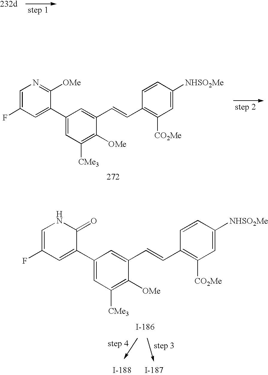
C1=C(F)C=C(C2=CC([CMe3])=C([OMe])C(C=CC3=C([CO2Me])C=C([NHSO2Me])C=C3)=C2)C([OMe])=N1.C1=C(F)C=C(C2=CC([CMe3])=C([OMe])C(C=CC3=C([CO2Me])C=C([NHSO2Me])C=C3)=C2)C(=O)N1
